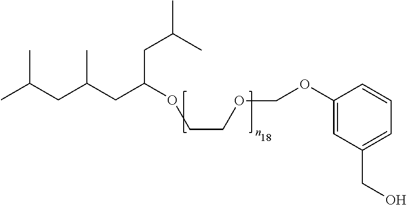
C1(OCOCCOC(CC(C)C)CC(CC(C)C)C)=CC(CO)=CC=C1
